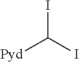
IC(I)[Pyd]
